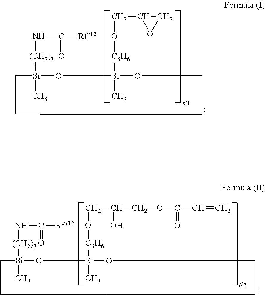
C1[Si]([(CH2)3]NC(=O)[Rf12])(C)O[Si]([C3H6]OCC2OC2)(C)OCCC1.C1[Si]([(CH2)3]NC(=O)[Rf12])(C)O[Si]([C3H6]OCC(O)COC(=O)C=C)(C)OCCC1
